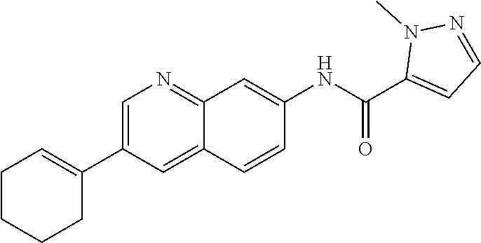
C1=C(C2=CCCCC2)C=C2C(=N1)C=C(NC(C1=CC=NN1C)=O)C=C2
